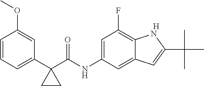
[H].C1=CC=C(C2(C(NC3=CC(F)=C4C(=C3)C=C(C(C)(C)C)N4)=O)CC2)C=C1OC
